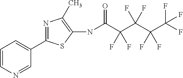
C1=NC=CC=C1C1=NC(C)=C(NC(C(C(C(C(F)(F)F)(F)F)(F)F)(F)F)=O)S1
